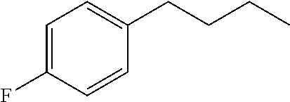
C1=C(F)C=CC(CCCC)=C1
